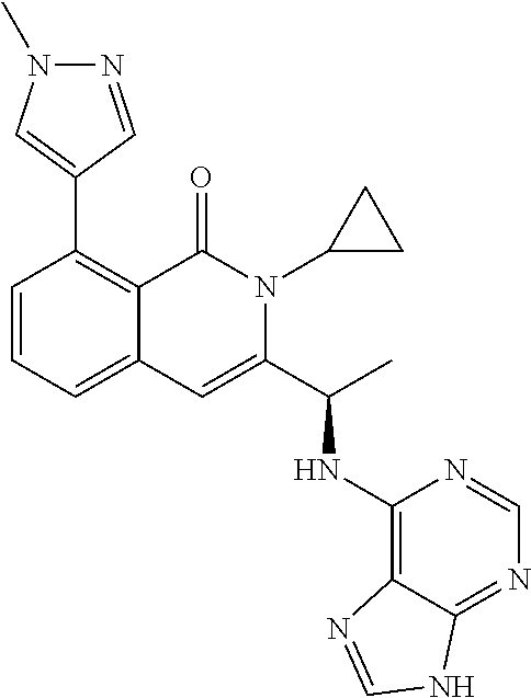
C1=CC=C2C(=C1C1=CN(C)N=C1)C(=O)N(C1CC1)C(C(C)NC1=C3C(=NC=N1)NC=N3)=C2
